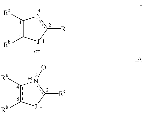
c1([Ra])c([Rb])[J]c([R])n-1.c1([Ra])c([Rb])[J]c([Rc])n-1[O-]
